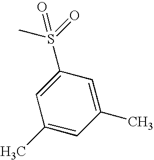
CS(=O)(=O)C1=CC(C)=CC(C)=C1
